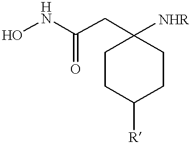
ONC(CC1([NHR])CCC([R])CC1)=O
